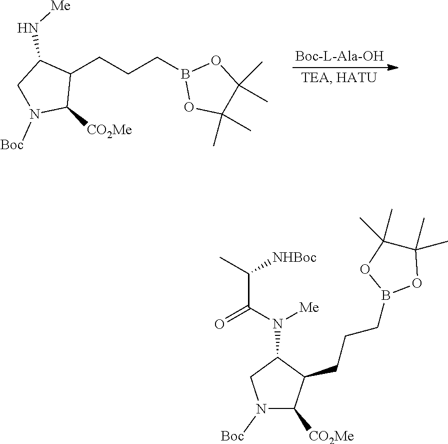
C1(CCCB2OC(C)(C)C(C)(C)O2)C(N[Me])CN([Boc])C1[CO2Me].N1([Boc])C([CO2Me])C(CCCB2OC(C)(C)C(C)(C)O2)C(N([Me])C(C([NHBoc])C)=O)C1
